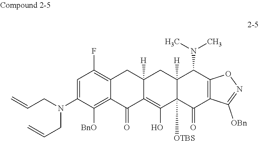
C12=C(F)C=C(N(CC=C)CC=C)C([BnO])=C1C(=O)C1=C(O)C3([OTBS])C([H])(CC1([H])C2)C(N(C)C)C1=C(C3=O)C([OBn])=NO1
